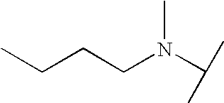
C(CCN(C)C(C)C)C
